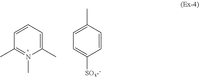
C1=CC=C(C)N(C)=C1C.C1=C(C)C=CC([SO3--])=C1
